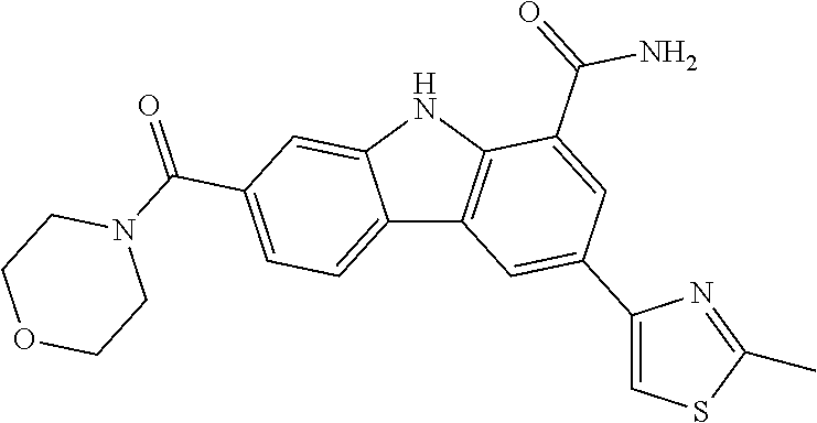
C12=CC=C(C(=O)N3CCOCC3)C=C1NC1=C2C=C(C2=CSC(C)=N2)C=C1C(=O)N
